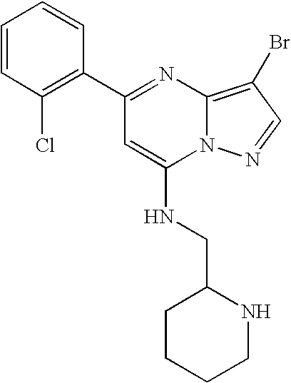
C1(C2=NC3=C(Br)C=NN3C(NCC3CCCCN3)=C2)=C(Cl)C=CC=C1
